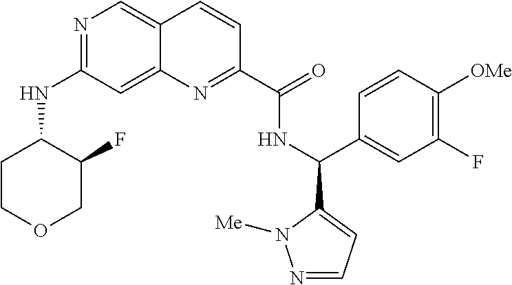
N1=C(NC2CCOCC2F)C=C2C(=C1)C=CC(C(=O)NC(C1=CC(F)=C([OMe])C=C1)C1=CC=NN1[Me])=N2
